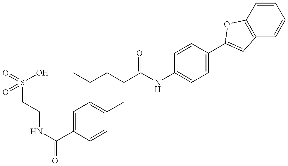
N(C(=O)C1=CC=C(CC(C(NC2=CC=C(C3=CC4=C(C=CC=C4)O3)C=C2)=O)CCC)C=C1)CCS(O)(=O)=O
